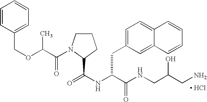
C1CN(C(C(OCC2=CC=CC=C2)C)=O)C(C(NC(C(NCC(CN)O)=O)CC2=CC=C3C(=C2)C=CC=C3)=O)C1.[ HCl]
